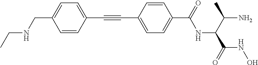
C(C1=CC=C(C(=O)NC(C(C)N)C(=O)NO)C=C1)#CC1=CC=C(CNCC)C=C1
